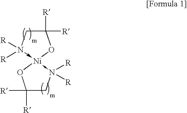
C1([R])([R])CN([R])([R])->[Ni]2(-N([R])([R])CC([R])([R])O2)O1
